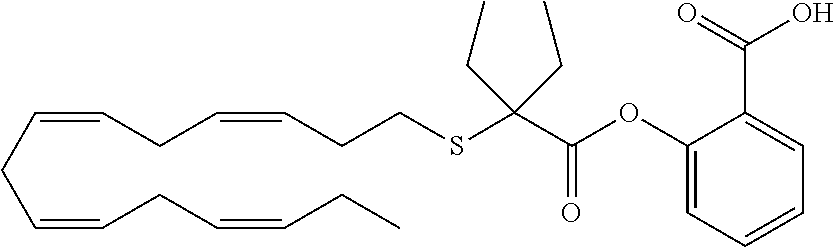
C(=CCC=CCC=CCC)CC=CCCSC(C(OC1=CC=CC=C1C(=O)O)=O)(CC)CC
